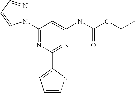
C1(N2N=CC=C2)=NC(C2=CC=CS2)=NC(NC(OCC)=O)=C1
